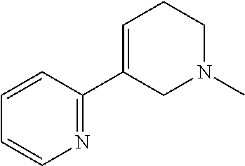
C1=CC(C2=CCCN(C)C2)=NC=C1
